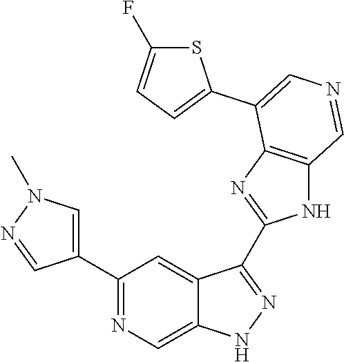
C1(C2=CN(C)N=C2)=NC=C2C(=C1)C(C1=NC3=C(N1)C=NC=C3C1=CC=C(F)S1)=NN2
